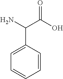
C1(C(N)C(O)=O)=CC=CC=C1
